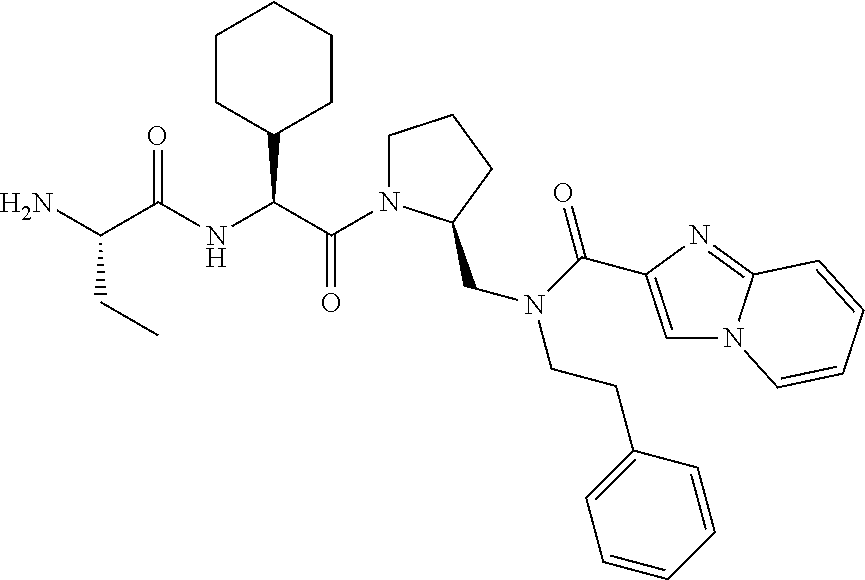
NC(C(NC(C(=O)N1CCCC1CN(CCC1=CC=CC=C1)C(=O)C1=CN2C(=N1)C=CC=C2)C1CCCCC1)=O)CC
